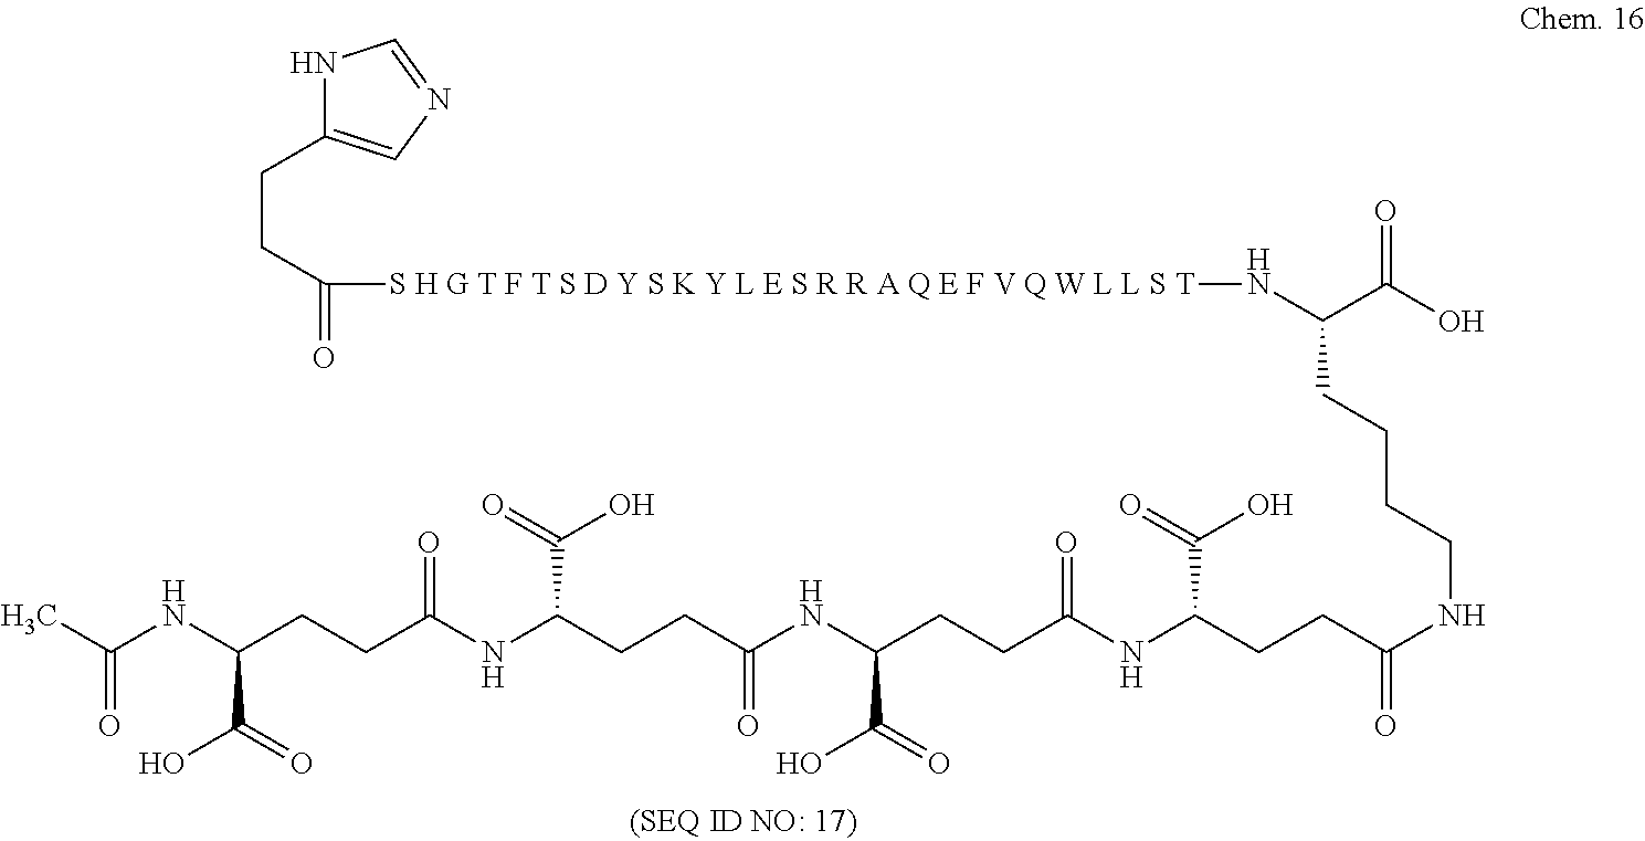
N1C(CCC(=O)[S H G T F T S D Y S K Y L E S R R A Q E F V Q W L L S T]NC(C(O)=O)CCCCNC(=O)CCC(NC(CCC(NC(CCC(NC(CCC(NC(C)=O)C(=O)O)=O)C(=O)O)=O)C(=O)O)=O)C(=O)O)=CN=C1
